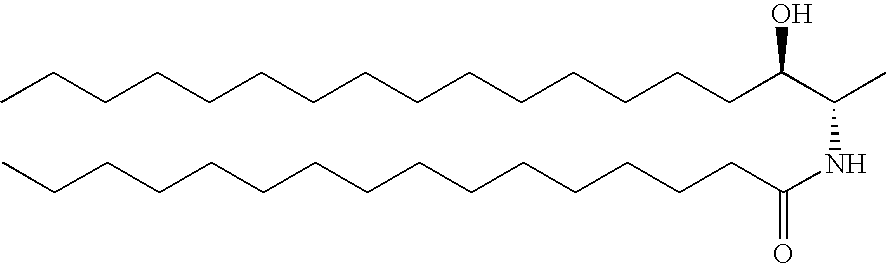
CCCCCCCCCCCCCCCC(C(C)NC(=O)CCCCCCCCCCCCCCC)O
